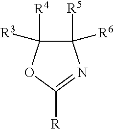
C1([R5])([R6])C([R4])([R3])OC([R])=N1
